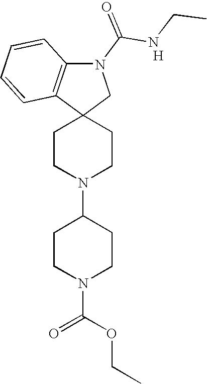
C1CN(C2CCN(C(OCC)=O)CC2)CCC12CN(C(NCC)=O)C1=C2C=CC=C1.[H]
